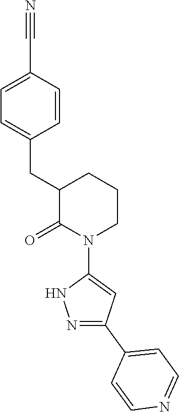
C1=C(C#N)C=CC(CC2C(=O)N(C3=CC(C4=CC=NC=C4)=NN3)CCC2)=C1
